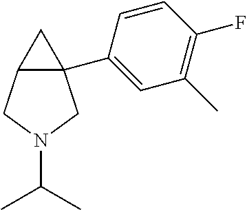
C12(C3=CC(C)=C(F)C=C3)C(CN(C(C)C)C1)C2
